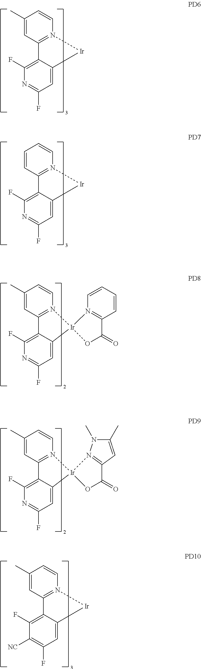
C1(C)=CC2=N(C=C1)[Ir]1(C3=CC(F)=NC(F)=C23)OC(=O)C2=N1C=CC=C2.C1(C)=CC2=N(C=C1)[Ir]C1=CC(F)=C([NC])C(F)=C21.C1(C)=CC2=N(C=C1)[Ir]C1=CC(F)=NC(F)=C21.C1=CC2=N(C=C1)[Ir]C1=CC(F)=NC(F)=C21.C1(C)=CC2=N(C=C1)[Ir]1(C3=CC(F)=NC(F)=C23)N2=C(C=C(C)N2C)C(=O)O1
